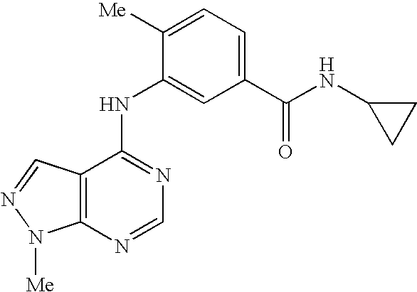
C12=C(C(NC3=CC(C(NC4CC4)=O)=CC=C3[Me])=NC=N1)C=NN2[Me]
